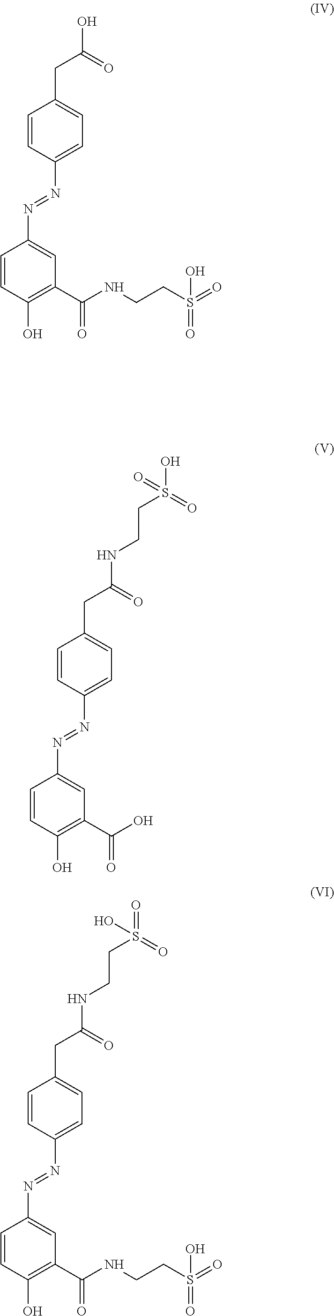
C1=CC(N=NC2=CC(C(NCCS(=O)(O)=O)=O)=C(O)C=C2)=CC=C1CC(=O)O.C1=CC(N=NC2=CC(C(O)=O)=C(O)C=C2)=CC=C1CC(=O)NCCS(=O)(O)=O.C1=CC(N=NC2=CC(C(NCCS(=O)(O)=O)=O)=C(O)C=C2)=CC=C1CC(=O)NCCS(=O)(=O)O
